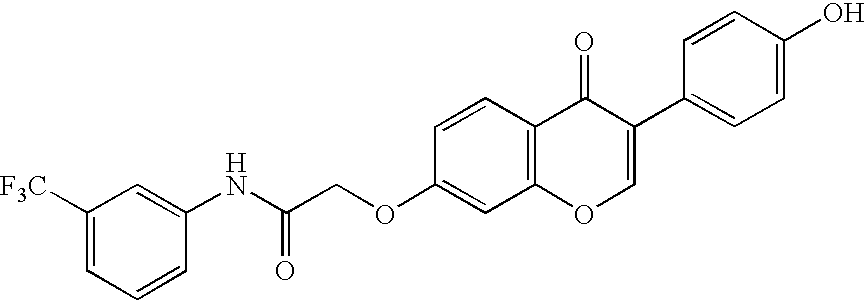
C(COC1=CC2=C(C=C1)C(=O)C(C1=CC=C(O)C=C1)=CO2)(NC1=CC([F3C])=CC=C1)=O
